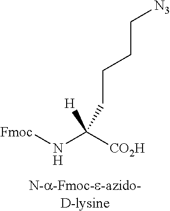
[Fmoc]NC([CO2H])(CCCC[N3])[H]
